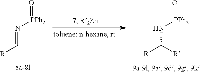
[R]C(N[PPh2]=O)[R].[R]C=N[PPh2]=O
